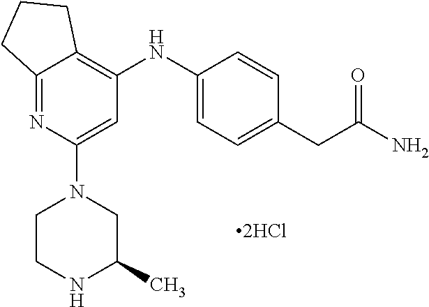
C12=NC(N3CCNC(C)C3)=CC(NC3=CC=C(CC(N)=O)C=C3)=C1CCC2
